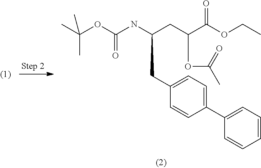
C1(C2=CC=C(CC(NC(OC(C)(C)C)=O)CC(C(OCC)=O)OC(C)=O)C=C2)=CC=CC=C1
